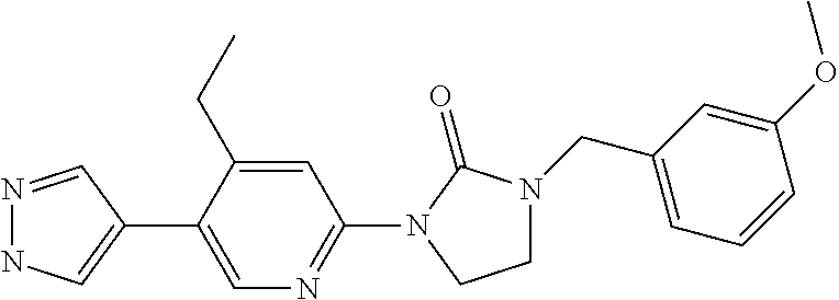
N1=CC(C2=CN=C(N3C(=O)N(CC4=CC=CC(OC)=C4)CC3)C=C2CC)=CN1
